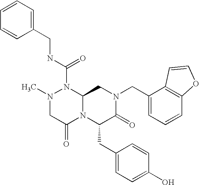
CN1CC(=O)N2C(N1C(NCC1=CC=CC=C1)=O)CN(CC1=CC=CC3=C1C=CO3)C(=O)C2CC1=CC=C(O)C=C1
